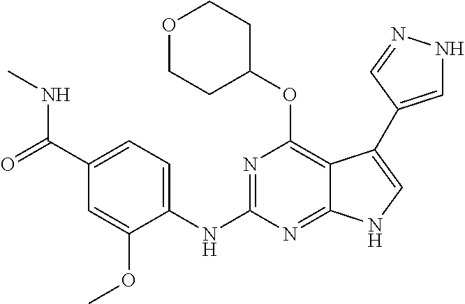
C1(C(=O)NC)=CC=C(NC2=NC(OC3CCOCC3)=C3C(=N2)NC=C3C2=CNN=C2)C(OC)=C1
